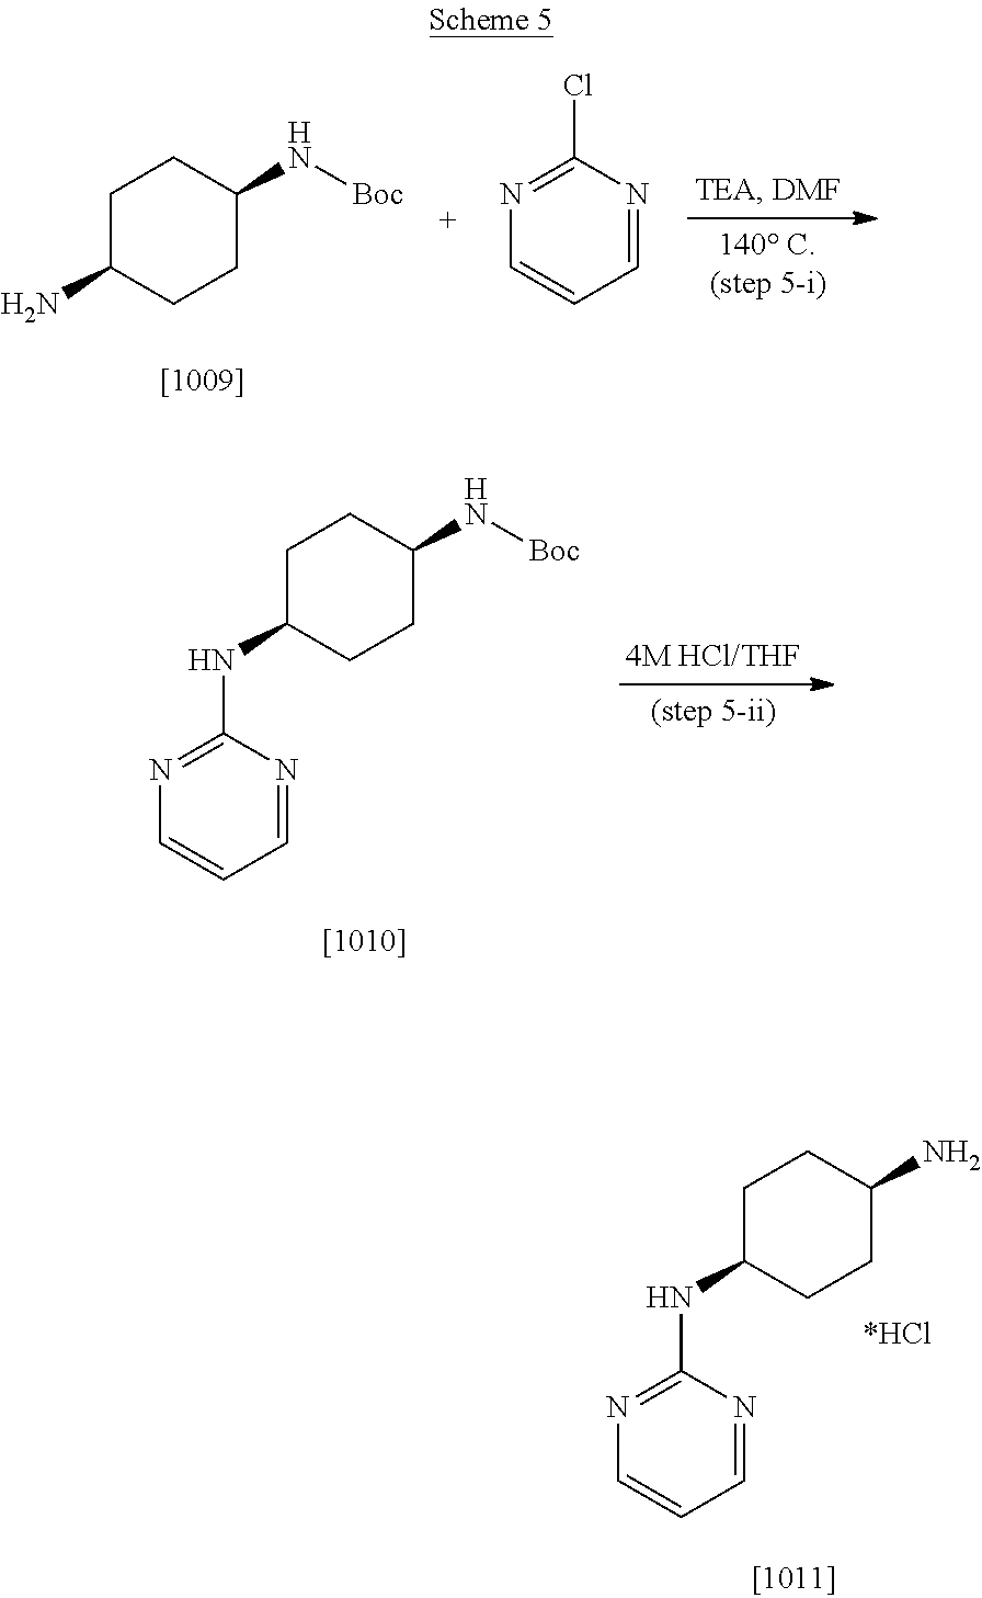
C1C(N)CCC(N[Boc])C1.N1=C(Cl)N=CC=C1.C1C(NC2=NC=CC=N2)CCC(N[Boc])C1.C1C(NC2=NC=CC=N2)CCC(N)C1
